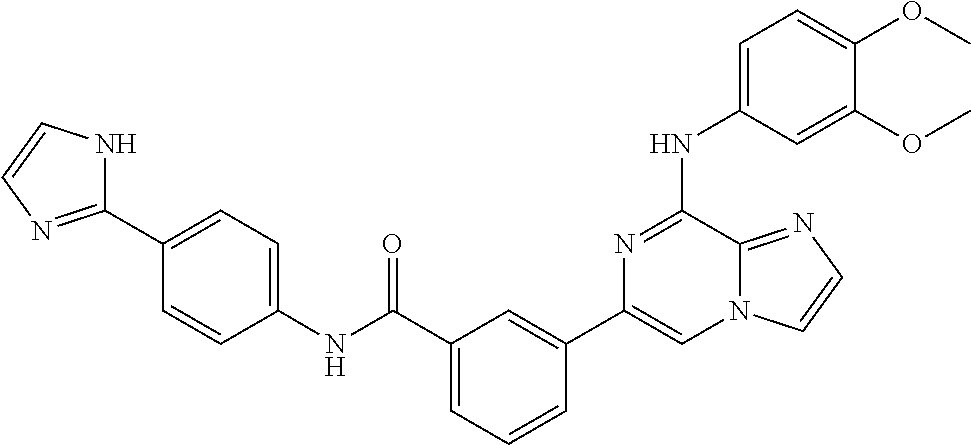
C1=C(NC2=NC(C3=CC(C(NC4=CC=C(C5=NC=CN5)C=C4)=O)=CC=C3)=CN3C2=NC=C3)C=C(OC)C(OC)=C1
